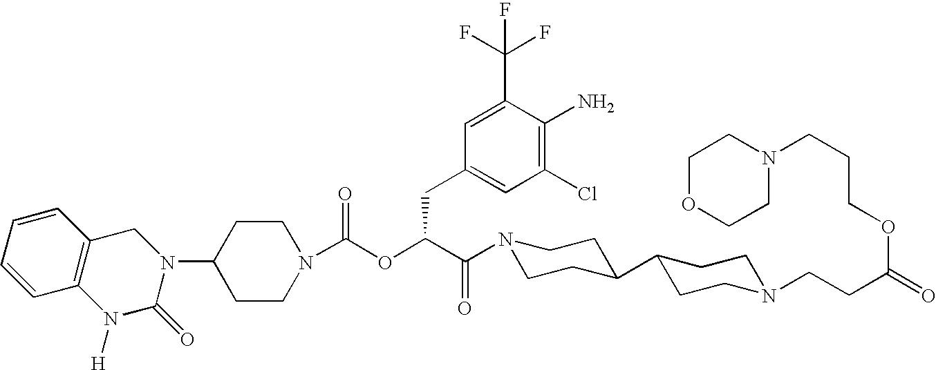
C1(N2CC3=C(N([H])C2=O)C=CC=C3)CCN(C(OC(C(N2CCC(C3CCN(CCC(=O)OCCCN4CCOCC4)CC3)CC2)=O)CC2=CC(Cl)=C(N)C(C(F)(F)F)=C2)=O)CC1
